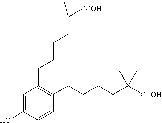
C1(CCCCC(C)(C)[COOH])=C(CCCCC(C)(C)[COOH])C=CC(O)=C1
